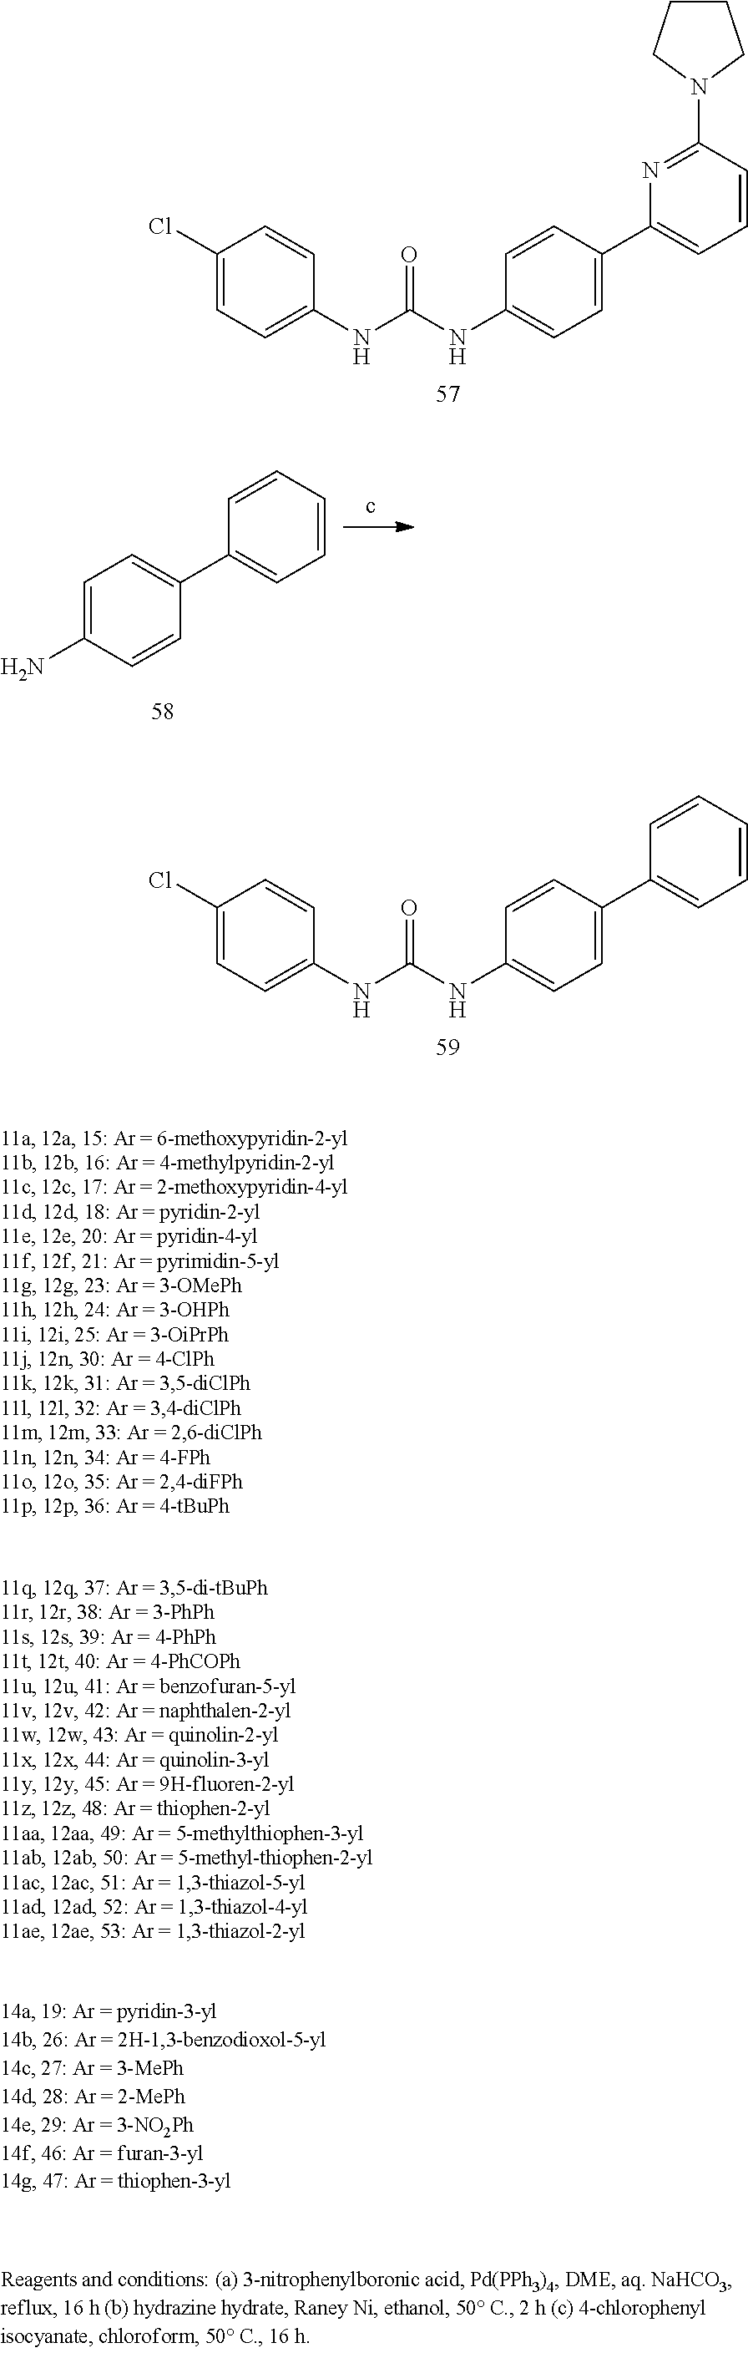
C1=C(N)C=CC(C2=CC=CC=C2)=C1.C1=CC(C2=CC=CC(N3CCCC3)=N2)=CC=C1NC(NC1=CC=C(Cl)C=C1)=O.C1=CC(C2=CC=CC=C2)=CC=C1NC(NC1=CC=C(Cl)C=C1)=O
